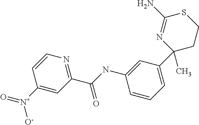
C1=C([N+]([O-])=O)C=CN=C1C(NC1=CC(C2(C)CCSC(N)=N2)=CC=C1)=O
